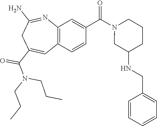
C12=C(C=CC(C(=O)N3CC(NCC4=CC=CC=C4)CCC3)=C1)C=C(C(=O)N(CCC)CCC)CC(N)=N2
